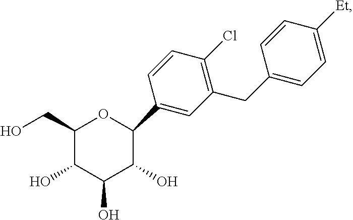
C1(CO)C(O)C(O)C(O)C(C2=CC(CC3=CC=C([Et])C=C3)=C(Cl)C=C2)O1
